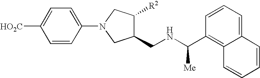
C1=CC(N2CC(CNC(C3=C4C(=CC=C3)C=CC=C4)[Me])C([R2])C2)=CC=C1[HO2C]
